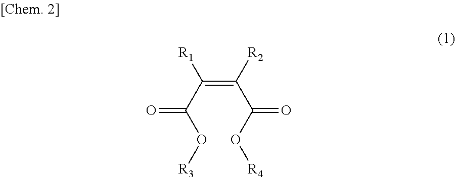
C(C(O[R3])=O)(=C(C(O[R4])=O)[R2])[R1]
